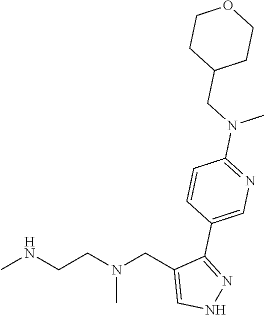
CNCCN(CC1=CNN=C1C1=CN=C(N(CC2CCOCC2)C)C=C1)C
